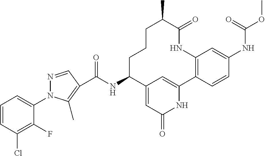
C1(F)=C(Cl)C=CC=C1N1N=CC(C(NC2CCCC(C)C(=O)NC3=C(C4=CC2=CC(=O)N4)C=CC(NC(OC)=O)=C3)=O)=C1C
